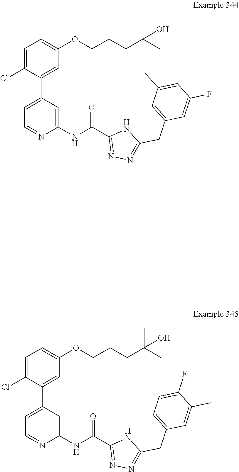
C1=C(C2=CC(OCCCC(C)(C)O)=CC=C2Cl)C=C(NC(=O)C2=NN=C(CC3=CC(C)=CC(F)=C3)N2)N=C1.C1=C(C2=CC(OCCCC(C)(C)O)=CC=C2Cl)C=C(NC(=O)C2=NN=C(CC3=CC=C(F)C(C)=C3)N2)N=C1
